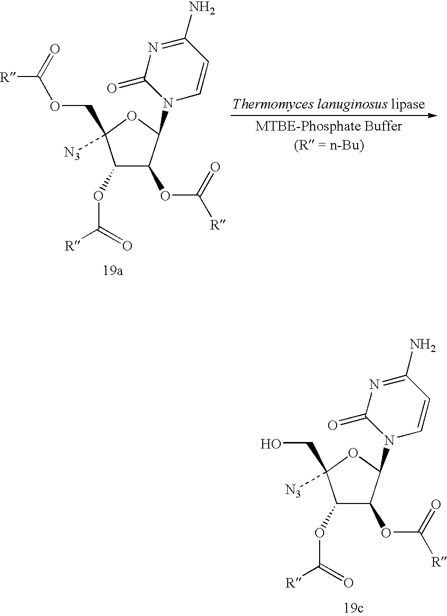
C1=CC(N)=NC(=O)N1C1C(OC(=O)[R])C(OC(=O)[R])C(CO)([N3])O1.[Thermomyces lanuginosus lipase].[MTBE-Phosphate Buffer].C1=CC(N)=NC(=O)N1C1C(OC(=O)[R])C(OC([R])=O)C(COC(=O)[R])([N3])O1
